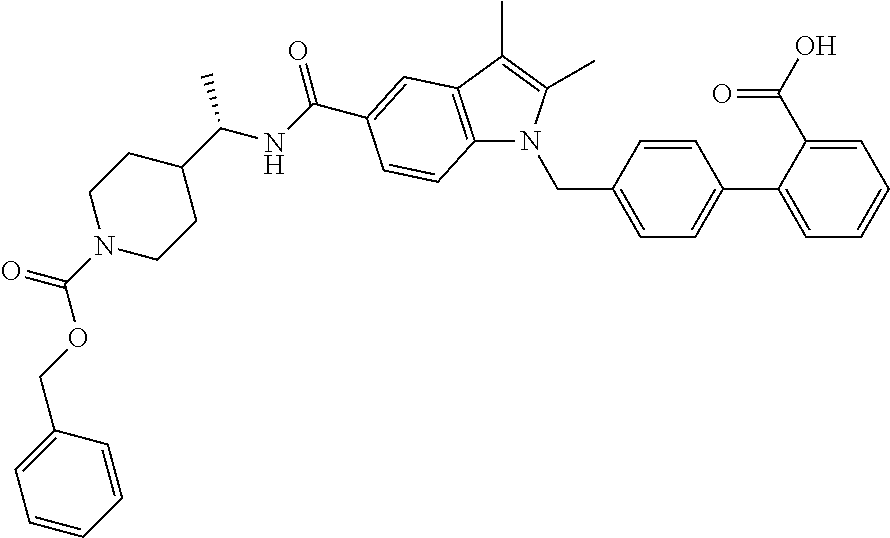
C(C1=CC=C(C2=CC=CC=C2C(O)=O)C=C1)N1C2=C(C(C)=C1C)C=C(C(NC(C1CCN(C(=O)OCC3=CC=CC=C3)CC1)C)=O)C=C2
